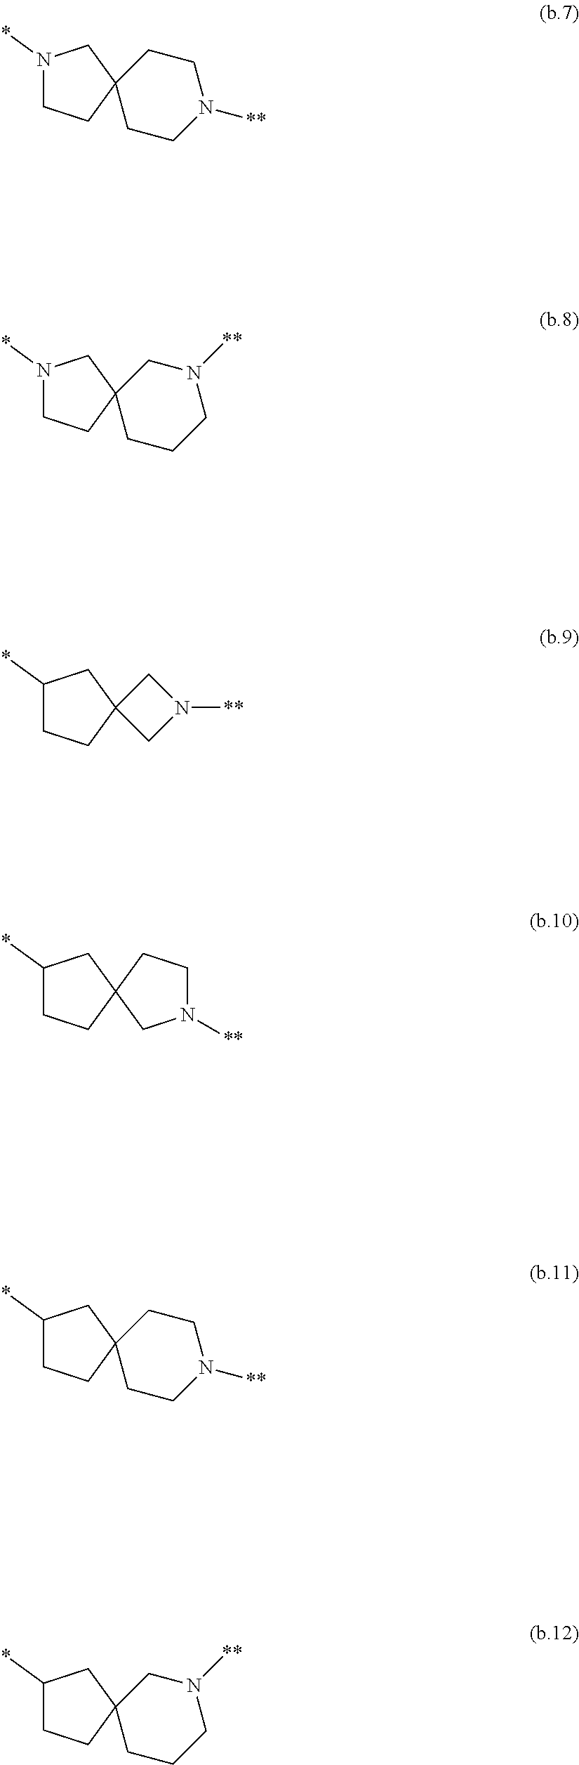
N1(*)CCC2(C1)CCN([**])CC2.N1(*)CCC2(C1)CCCN([**])C2.C1(*)CCC2(C1)CN([**])C2.C1(*)CCC2(C1)CN([**])CC2.C1(*)CCC2(C1)CCN([**])CC2.C1(*)CCC2(C1)CCCN([**])C2
